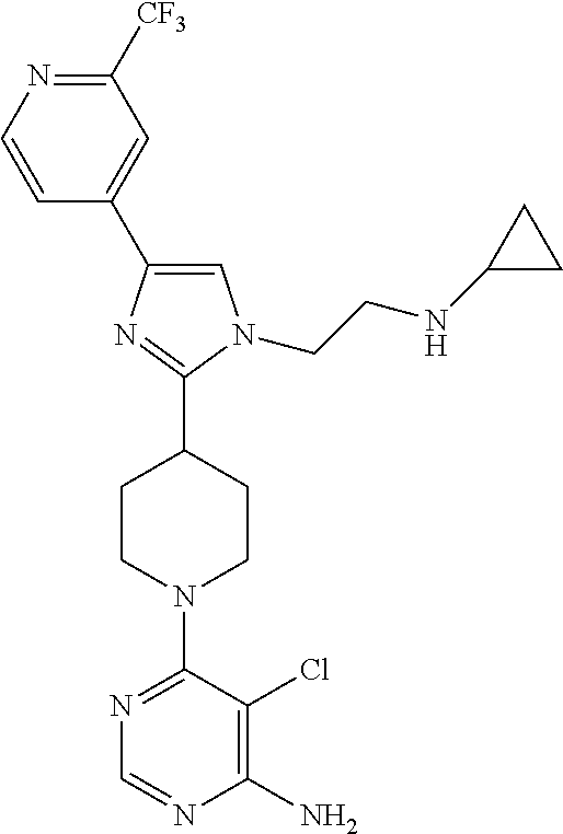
C1=C(C2=CC([CF3])=NC=C2)N=C(C2CCN(C3=NC=NC(N)=C3Cl)CC2)N1CCNC1CC1
